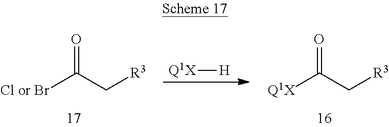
O=C(C[R3])[Cl or Br].[Q1X][H].O=C(C[R3])[Q1X]
